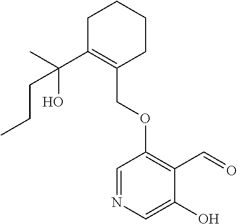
C1C(C(O)(C)CCC)=C(COC2=C(C=O)C(O)=CN=C2)CCC1
